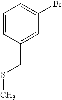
C1=CC(CSC)=CC(Br)=C1
